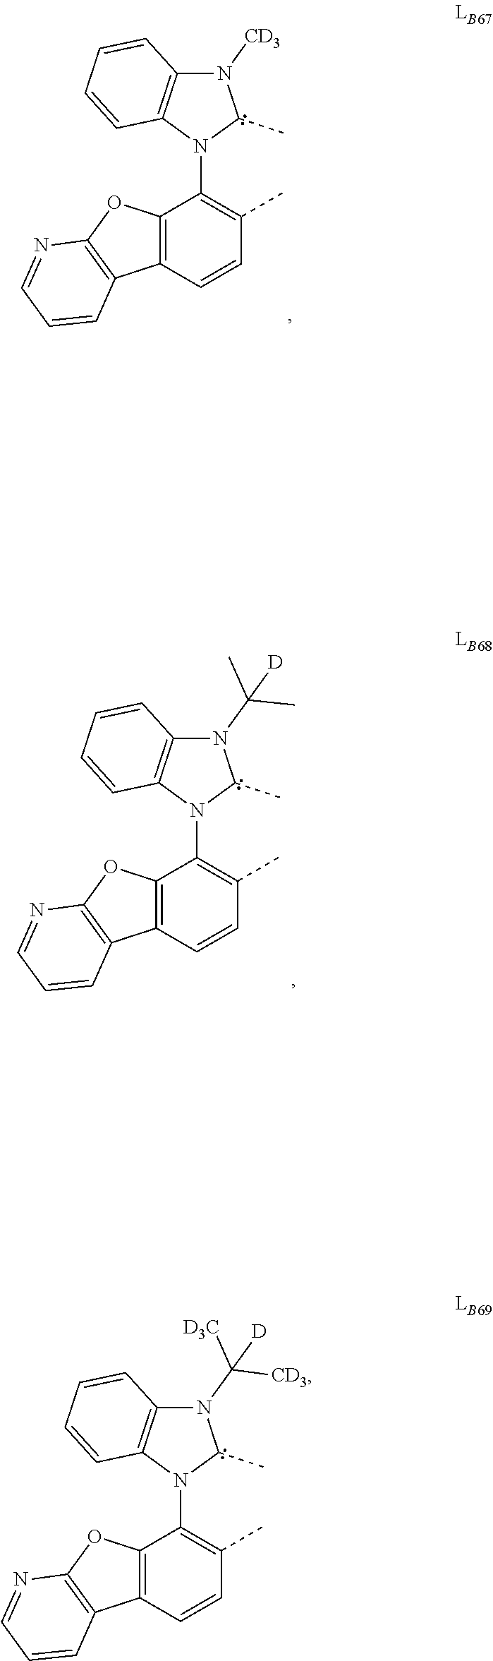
N1(C(C)(C)[D])C2=C(N(C3=C(C)C=CC4=C3OC3=C4C=CC=N3)C1C)C=CC=C2.N1([CD3])C2=C(N(C3=C(C)C=CC4=C3OC3=C4C=CC=N3)C1C)C=CC=C2.N1(C([D3C])([CD3])[D])C2=C(N(C3=C(C)C=CC4=C3OC3=C4C=CC=N3)C1C)C=CC=C2
